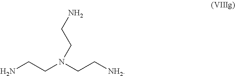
NCCN(CC[NH2])CCN
